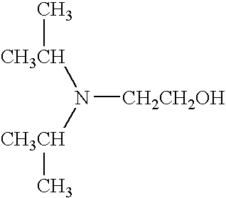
[CH3CH](C)N([CH3CH]C)[CH2CH2OH]
